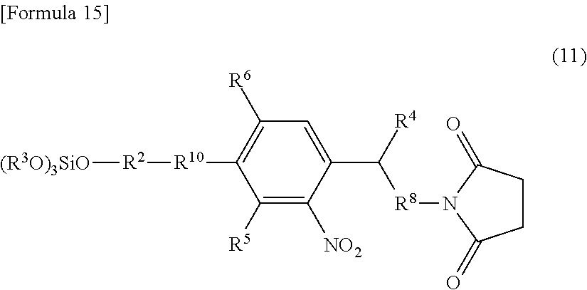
C1([R5])=C([NO2])C(C([R4])[R8]N2C(=O)CCC2=O)=CC([R6])=C1[R10][R2][(R3O)3SiO]
